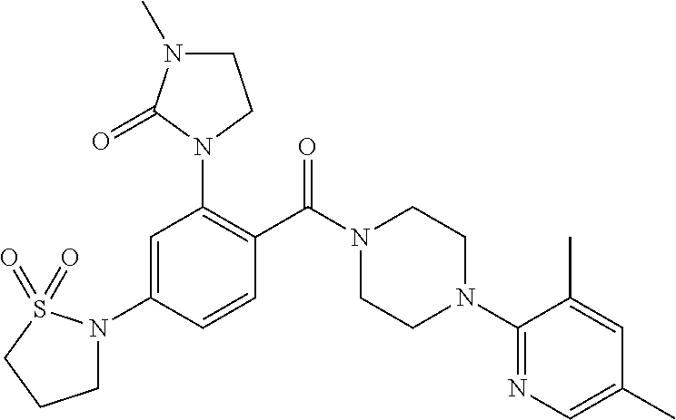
N1(C2=C(C(N3CCN(C4=NC=C(C)C=C4C)CC3)=O)C=CC(N3CCCS3(=O)=O)=C2)CCN(C)C1=O
